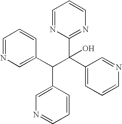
C(C(C1=CC=CN=C1)(C1=NC=CC=N1)O)(C1=CN=CC=C1)C1=CN=CC=C1
